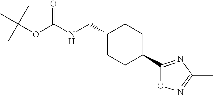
C1CC(CNC(OC(C)(C)C)=O)CCC1C1=NC(C)=NO1
